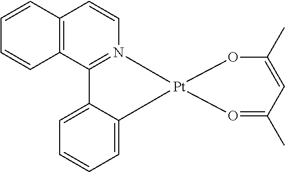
C12=N(C=CC3=C1C=CC=C3)[Pt]1(O=C(C)C=C(C)O1)C1=CC=CC=C21
